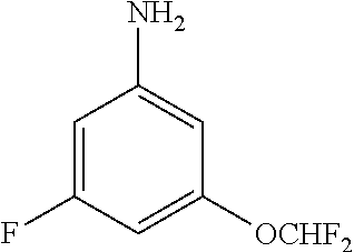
C1=C([OCHF2])C=C(N)C=C1F
